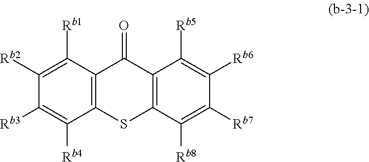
C12=C(C([Rb8])=C([Rb7])C([Rb6])=C1[Rb5])SC1=C(C2=O)C([Rb1])=C([Rb2])C([Rb3])=C1[Rb4]
